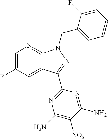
C1=C(F)C=C2C(=N1)N(CC1=CC=CC=C1F)N=C2C1=NC(N)=C([NO2])C(N)=N1
